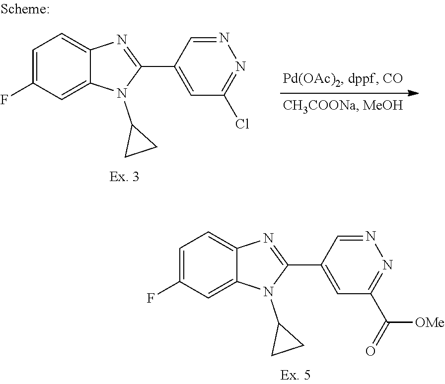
C1=C(F)C=C2C(=C1)N=C(C1=CC(Cl)=NN=C1)N2C1CC1.C1=C(F)C=C2C(=C1)N=C(C1=CC(C(=O)[OMe])=NN=C1)N2C1CC1
